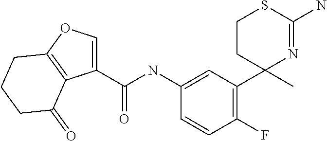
C1(C(NC2=CC(C3(C)N=C(N)SCC3)=C(F)C=C2)=O)=COC2=C1C(=O)CCC2
